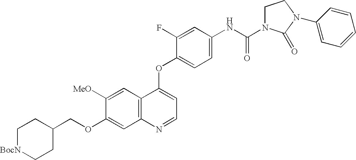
C12=C(N=CC=C1OC1=CC=C(NC(=O)N3CCN(C4=CC=CC=C4)C3=O)C=C1F)C=C(OCC1CC[BocN]CC1)C([MeO])=C2
